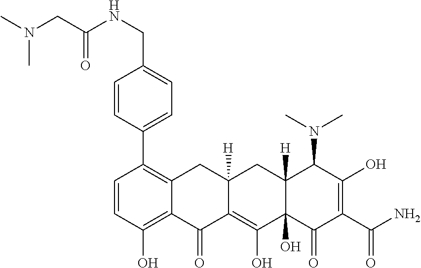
C1=CC(O)=C2C(=C1C1=CC=C(CNC(CN(C)C)=O)C=C1)CC1([H])C(=C(O)C3(O)C([H])(C1)C(N(C)C)C(O)=C(C(N)=O)C3=O)C2=O
